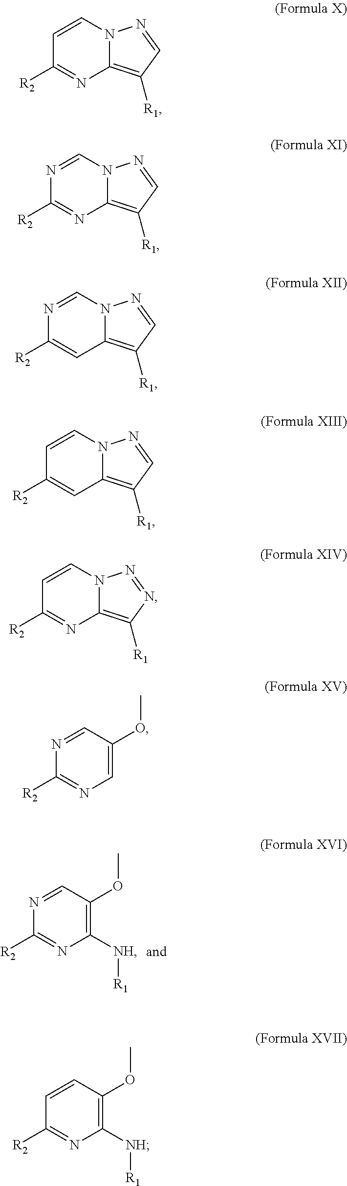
N1=CC(OC)=C([NH][R1])N=C1[R2].C1=CC(OC)=C([NH][R1])N=C1[R2].C1=CN2C(=C([R1])C=N2)N=C1[R2].N1=CN2C(=C([R1])C=N2)N=C1[R2].N1=CN2C(=C([R1])C=N2)C=C1[R2].C1=CN2C(=C([R1])C=N2)C=C1[R2].C1=CN2C(=C([R1])N=N2)N=C1[R2].N1=CC(OC)=CN=C1[R2]
